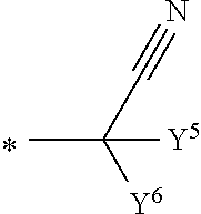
CC([Y6])(C#N)[Y5]
